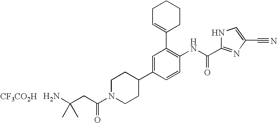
C(CC(N1CCC(C2=CC(C3=CCCCC3)=C(NC(=O)C3=NC(C#N)=CN3)C=C2)CC1)=O)(N)(C)C.[CF3CO2H]
